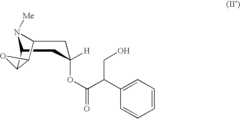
N1([Me])C2CC([H])(OC(C(CO)C3=CC=CC=C3)=O)CC1C1C2O1
